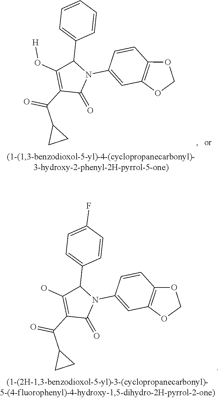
C1(C(C2CC2)=O)=C(O)C(C2=CC=C(F)C=C2)N(C2=CC3=C(C=C2)OCO3)C1=O.C1(C(C2CC2)=O)=C(O[H])C(C2=CC=CC=C2)N(C2=CC3=C(C=C2)OCO3)C1=O
